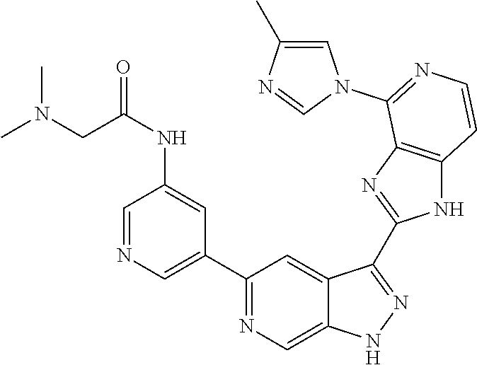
C1(C2=CN=CC(NC(CN(C)C)=O)=C2)=NC=C2C(=C1)C(C1=NC3=C(N1)C=CN=C3N1C=C(C)N=C1)=NN2
